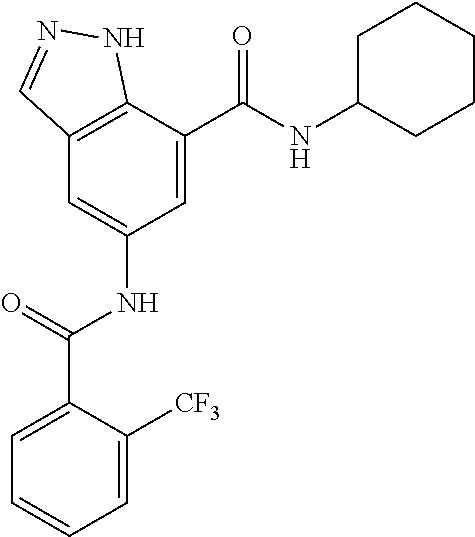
C12=C(C(C(=O)NC3CCCCC3)=CC(NC(=O)C3=CC=CC=C3[CF3])=C1)NN=C2
